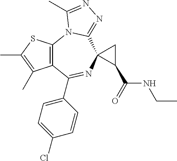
C12=C(N3C(=NN=C3C)C3(N=C1C1=CC=C(Cl)C=C1)C(C(NCC)=O)C3)SC(C)=C2C
